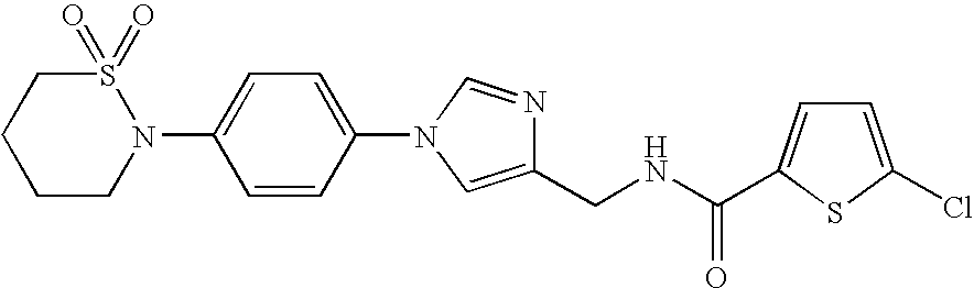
C1CN(C2=CC=C(N3C=NC(CNC(=O)C4=CC=C(Cl)S4)=C3)C=C2)S(=O)(=O)CC1
